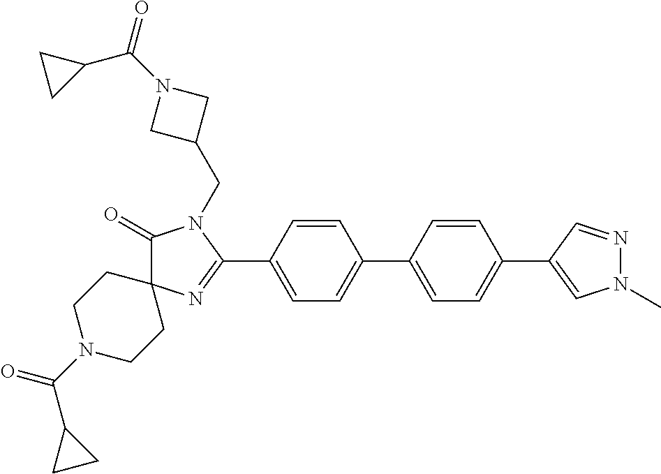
C1(=O)N(CC2CN(C(C3CC3)=O)C2)C(C2=CC=C(C3=CC=C(C4=CN(C)N=C4)C=C3)C=C2)=NC12CCN(C(=O)C1CC1)CC2
